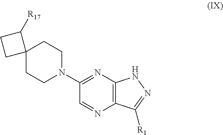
N1=C(N2CCC3(CC2)C([R17])CC3)C=NC2=C1NN=C2[R1]
